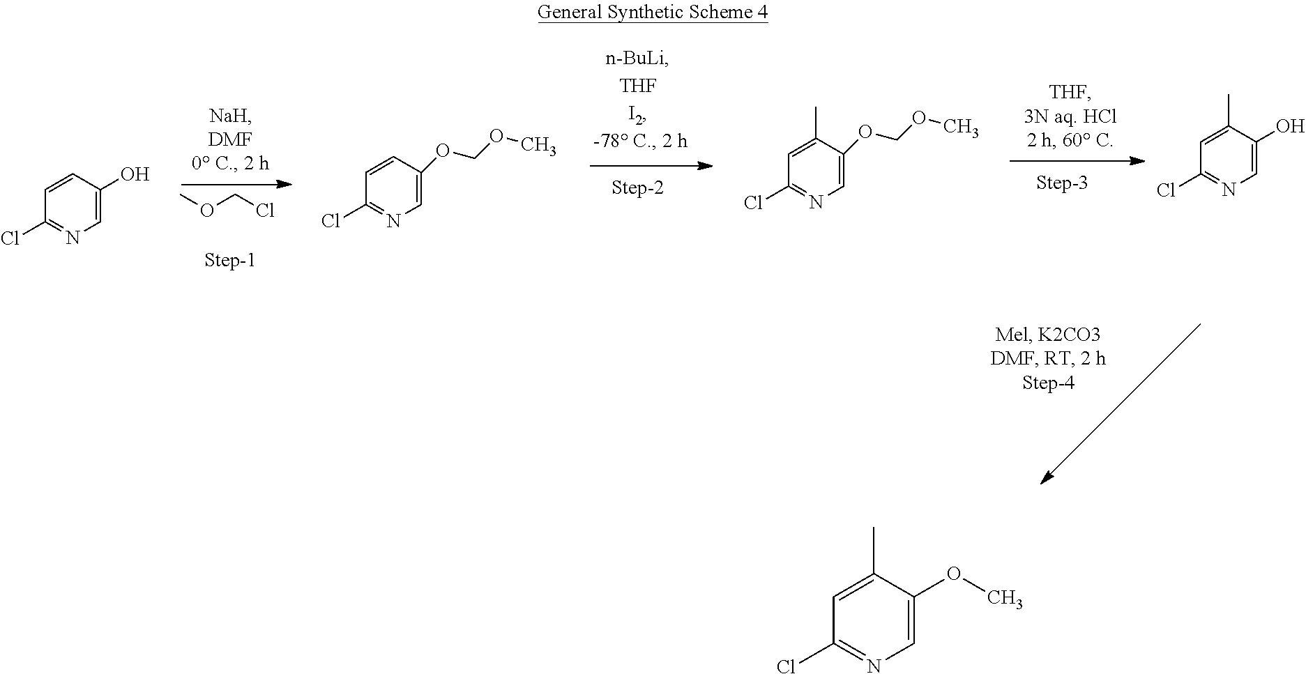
COCCl.C1=CC(O)=CN=C1Cl.C1=CC(OCOC)=CN=C1Cl.C1=C(C)C(O)=CN=C1Cl.C1=C(C)C(OCOC)=CN=C1Cl.C1=C(C)C(OC)=CN=C1Cl
